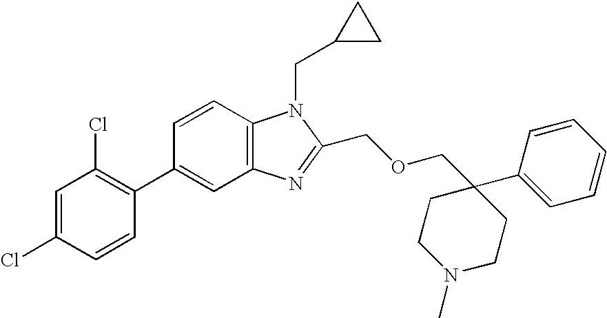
C1=C(Cl)C=CC(C2=CC3=C(C=C2)N(CC2CC2)C(COCC2(C4=CC=CC=C4)CCN(C)CC2)=N3)=C1Cl
